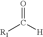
O=C([H])[R1]
